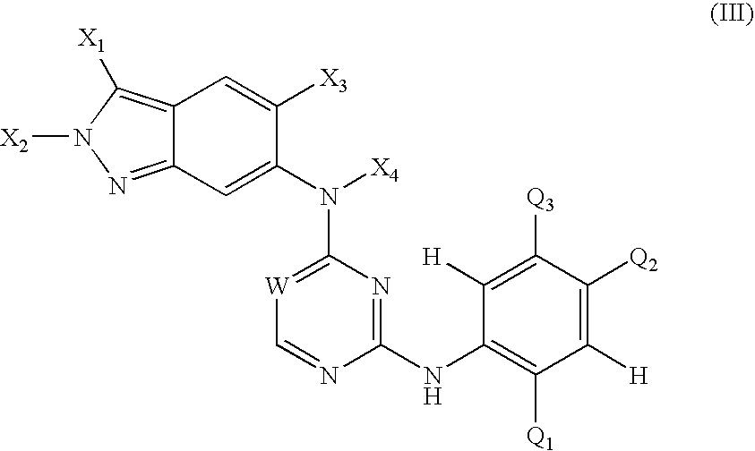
C1(NC2=C([Q1])C([H])=C([Q2])C([Q3])=C2[H])=NC(N([X4])C2=CC3=NN([X2])C([X1])=C3C=C2[X3])=[W]C=N1
